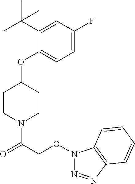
C1(OC2=CC=C(F)C=C2C(C)(C)C)CCN(C(=O)CON2N=NC3=C2C=CC=C3)CC1
